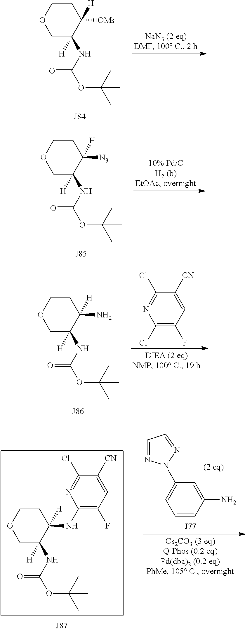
N(C1([H])COCCC1([H])[OMs])C(=O)OC(C)(C)C.N(C1([H])COCCC1([H])[N3])C(=O)OC(C)(C)C.N(C1([H])COCCC1([H])N)C(=O)OC(C)(C)C.C1(Cl)=C(F)C=C([CN])C(Cl)=N1.C1=CC(N)=CC(N2N=CC=N2)=C1.N(C1([H])COCCC1([H])NC1=C(F)C=C([CN])C(Cl)=N1)C(=O)OC(C)(C)C
